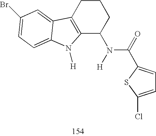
C12=C(CCCC1N(C(=O)C1=CC=C(Cl)S1)[H])C1=CC(Br)=CC=C1N2[H]
